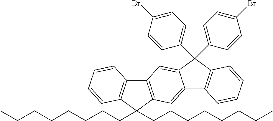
C12=C(C(CCCCCCCC)(CCCCCCCC)C3=C1C=CC=C3)C=C1C(=C2)C(C2=CC=C(Br)C=C2)(C2=CC=C(Br)C=C2)C2=C1C=CC=C2
